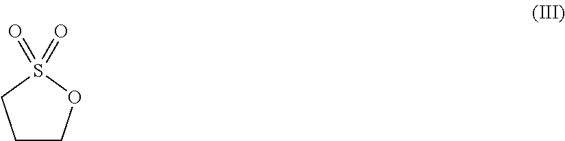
C1COS(=O)(=O)C1
